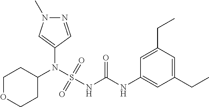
C1(N(S(NC(NC2=CC(CC)=CC(CC)=C2)=O)(=O)=O)C2CCOCC2)=CN(C)N=C1
